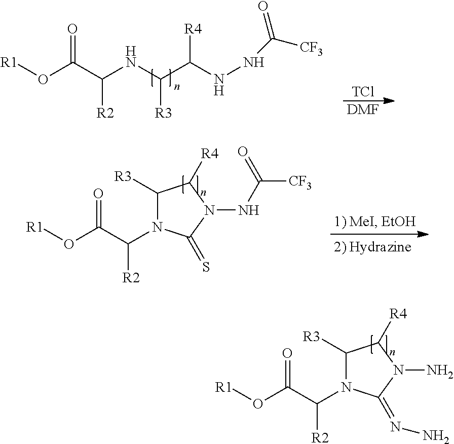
O(C(C(NC(C(NNC([CF3])=O)[R4])[R3])[R2])=O)[R1].[TCl].[DMF].C1([R3])N(C(C(O[R1])=O)[R2])C(=S)N(NC([CF3])=O)C1[R4].C1([R3])N(C(C(O[R1])=O)[R2])C(=NN)N(N)C1[R4]
